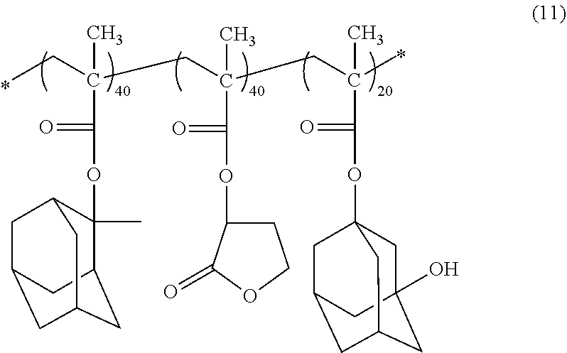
C1(C)(OC(C(CC)(C)CC(CC(C(OC23CC4(O)CC(CC(C2)C4)C3)=O)(C)C)(C(OC2CCOC2=O)=O)C)=O)C2CC3CC(CC1C3)C2
